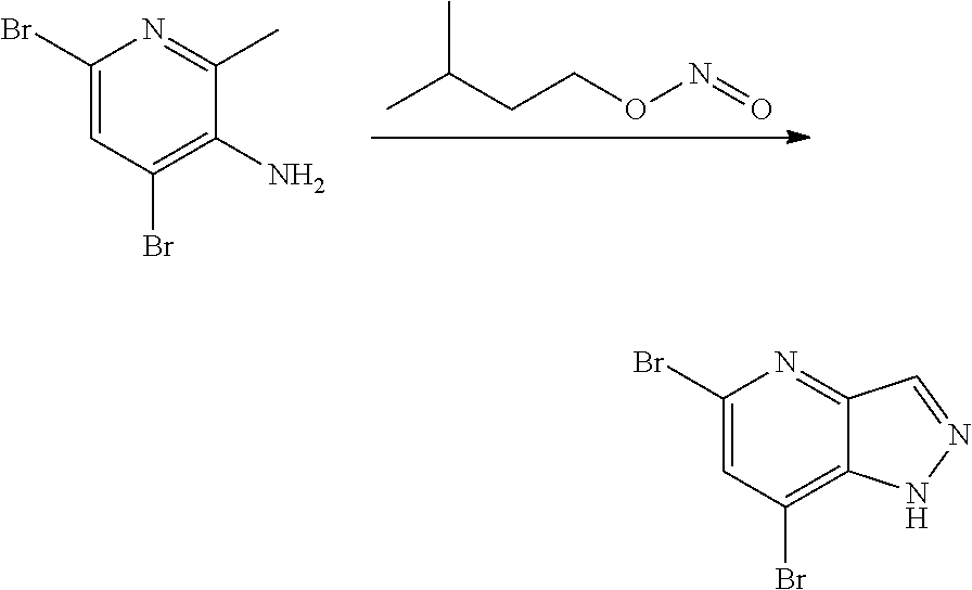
C1(Br)=CC(Br)=C(N)C(C)=N1.CC(CCON=O)C.C1(Br)=CC(Br)=C2C(=N1)C=NN2
